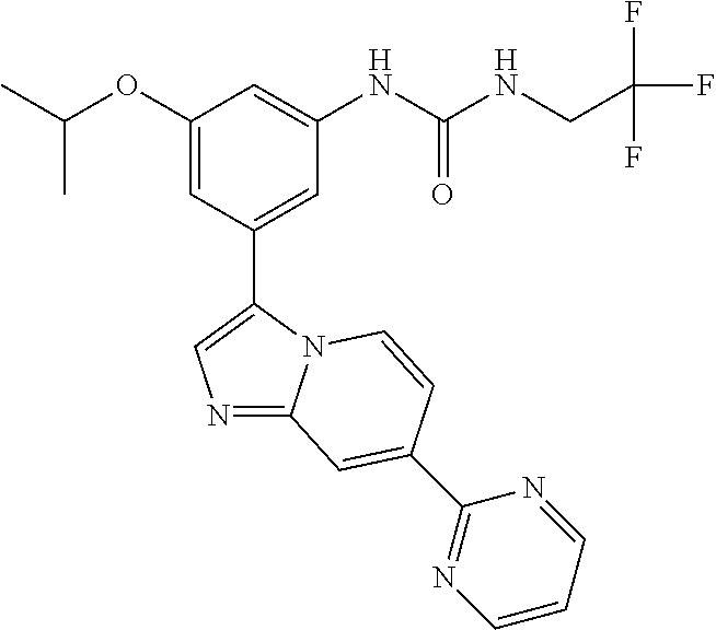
C1(OC(C)C)=CC(C2=CN=C3N2C=CC(C2=NC=CC=N2)=C3)=CC(NC(NCC(F)(F)F)=O)=C1
